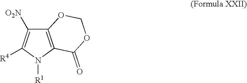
C12=C(N([R1])C([R4])=C1[O2N])C(=O)OCO2
